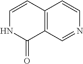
C12=C(C=NC=C1)C(=O)NC=C2
